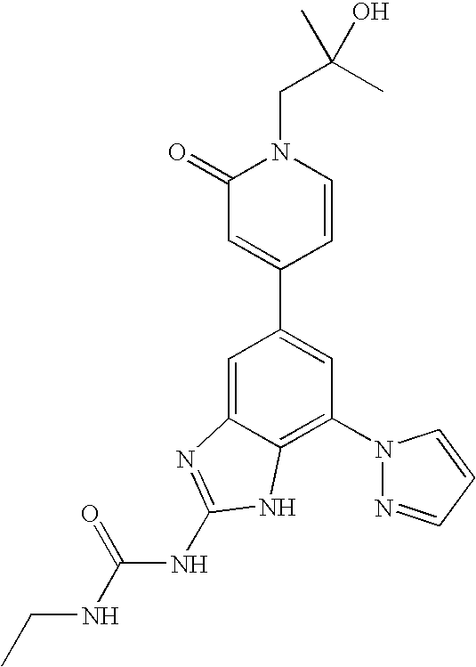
C1=C2C(=C(N3N=CC=C3)C=C1C1=CC(=O)N(CC(C)(C)O)C=C1)NC(NC(NCC)=O)=N2
